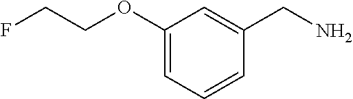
C1(OCCF)=CC=CC(CN)=C1
